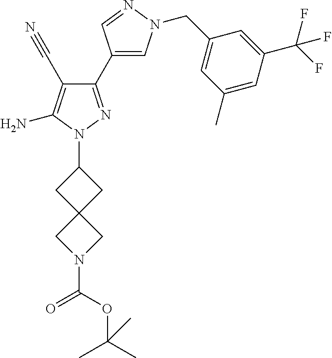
C1(C2=CN(CC3=CC(C)=CC(C(F)(F)F)=C3)N=C2)=NN(C2CC3(C2)CN(C(OC(C)(C)C)=O)C3)C(N)=C1C#N
